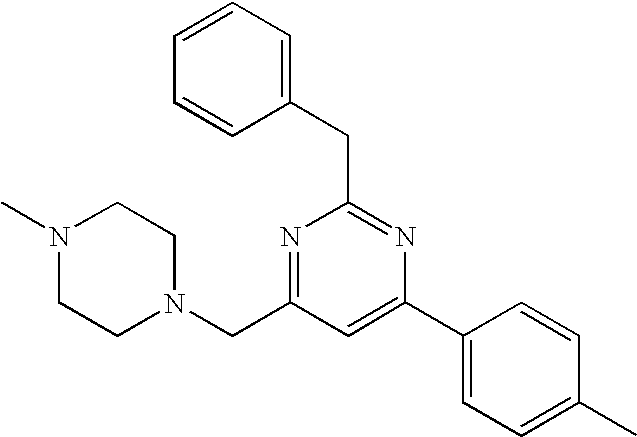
C1(CC2=NC(C3=CC=C(C)C=C3)=CC(CN3CCN(C)CC3)=N2)=CC=CC=C1
